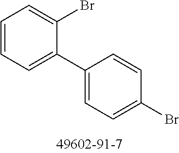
C1=CC=C(C2=CC=C(Br)C=C2)C(Br)=C1
